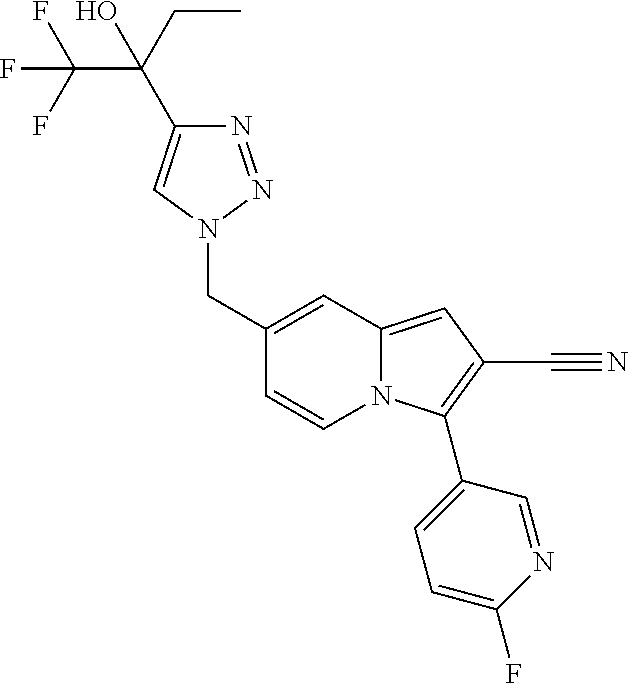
C(C1=CC2=CC(C#N)=C(C3=CC=C(F)N=C3)N2C=C1)N1C=C(C(CC)(O)C(F)(F)F)N=N1
